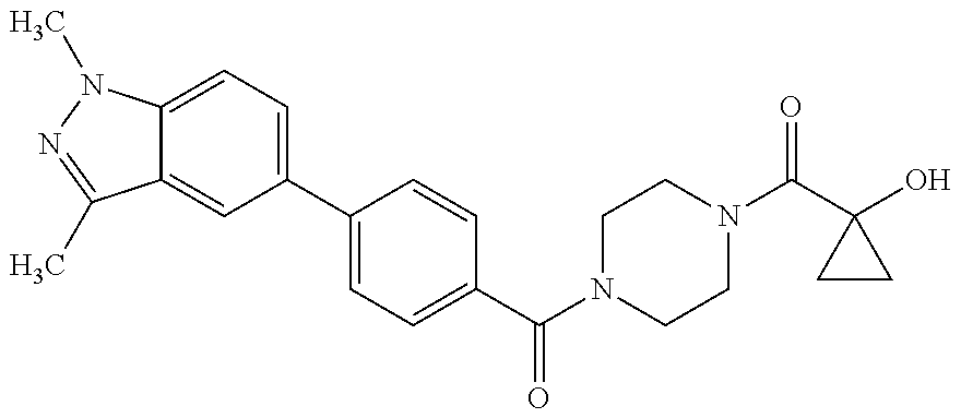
C12=CC(C3=CC=C(C(N4CCN(C(C5(O)CC5)=O)CC4)=O)C=C3)=CC=C1N(C)N=C2C
